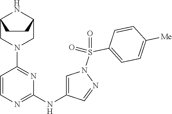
C12CN(C3=NC(NC4=CN(S(C5=CC=C([Me])C=C5)(=O)=O)N=C4)=NC=C3)CC(N1)CC2
